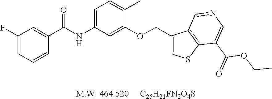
C1(F)=CC=CC(C(NC2=CC=C(C)C(OCC3=CSC4=C3C=NC=C4C(=O)OCC)=C2)=O)=C1
